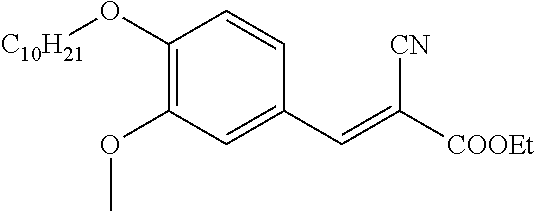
C1(O[C10H21])=C(OC)C=C(C=C([COOEt])[CN])C=C1
